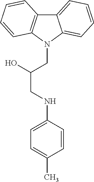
C1=CC(NCC(O)CN2C3=CC=CC=C3C3=C2C=CC=C3)=CC=C1C
